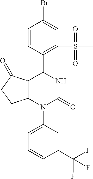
C1=CC(C2C3=C(N(C4=CC=CC(C(F)(F)F)=C4)C(=O)N2)CCC3=O)=C(S(C)(=O)=O)C=C1Br
